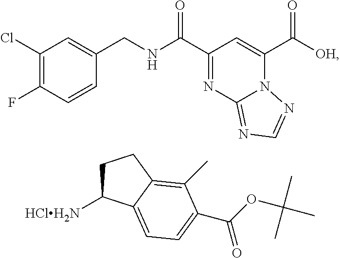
C1(Cl)=C(F)C=CC(CNC(=O)C2=NC3=NC=NN3C(C([OH])=O)=C2)=C1.C1C([HClH2N])C2=CC=C(C(OC(C)(C)C)=O)C(C)=C2C1
